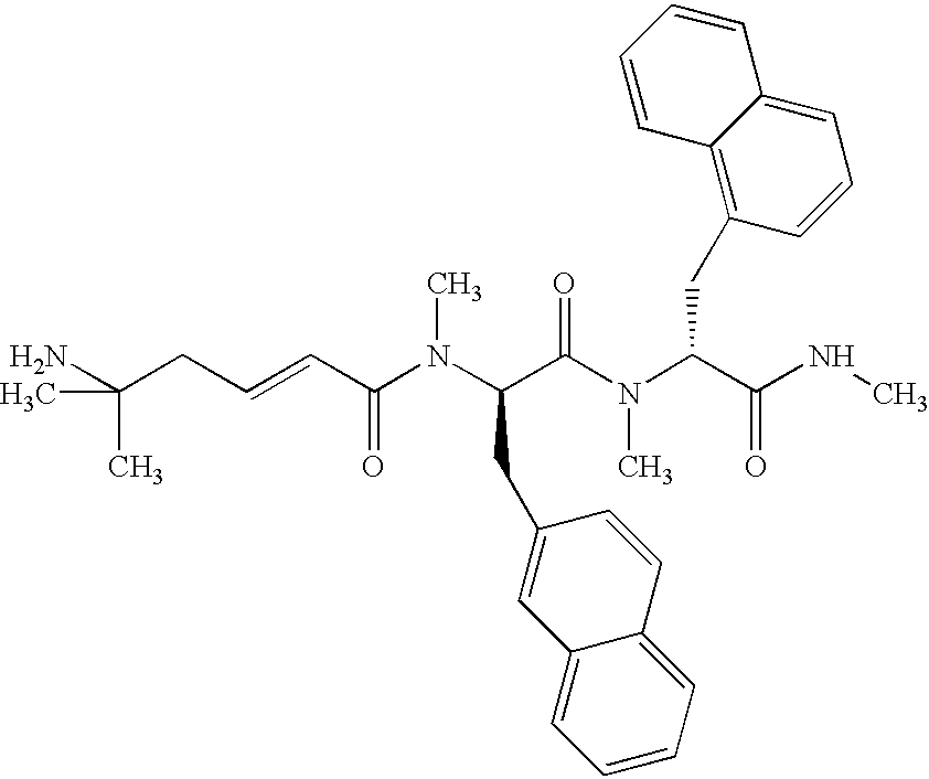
C(CC=CC(N(C(C(N(C(C(NC)=O)CC1=C2C(=CC=C1)C=CC=C2)C)=O)CC1=CC2=CC=CC=C2C=C1)C)=O)(N)(C)C
